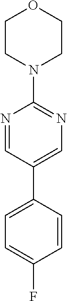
C1CN(C2=NC=C(C3=CC=C(F)C=C3)C=N2)CCO1
